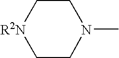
C1CN(C)CC[R2N]1
